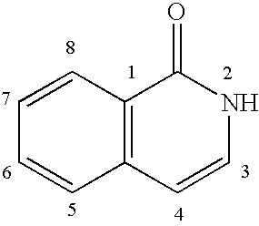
C12=C(C=CC=C1)C(=O)NC=C2
